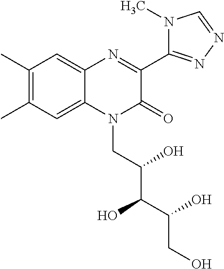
C1(C)=C(C)C=C2C(=C1)N=C(C1=NN=CN1C)C(=O)N2CC(C(C(CO)O)O)O
